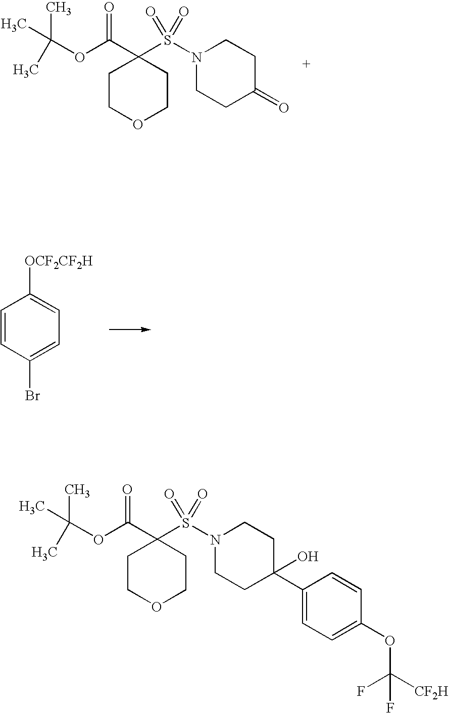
C1(C(OC(C)(C)C)=O)(S(=O)(=O)N2CCC(=O)CC2)CCOCC1.C1=CC(Br)=CC=C1[OCF2CF2H].C1(C(OC(C)(C)C)=O)(S(=O)(=O)N2CCC(C3=CC=C(OC(F)([CF2H])F)C=C3)(O)CC2)CCOCC1
